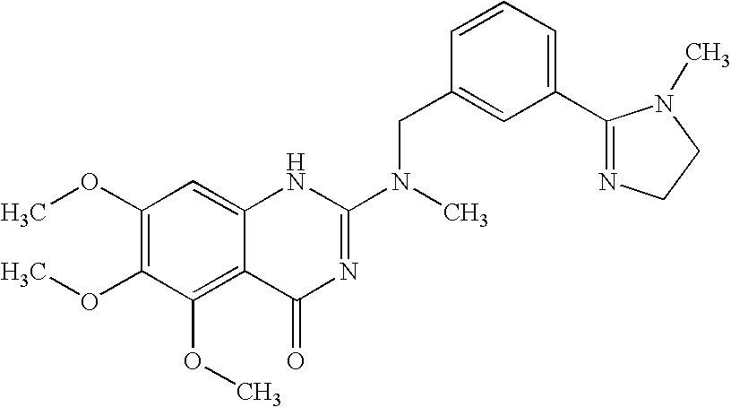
C1(OC)=C(OC)C(OC)=C2C(=C1)NC(N(C)CC1=CC(C3=NCCN3C)=CC=C1)=NC2=O
